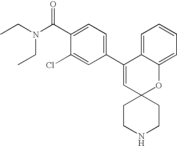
C1(C2=CC=C(C(N(CC)CC)=O)C(Cl)=C2)=CC2(OC3=CC=CC=C13)CCNCC2
